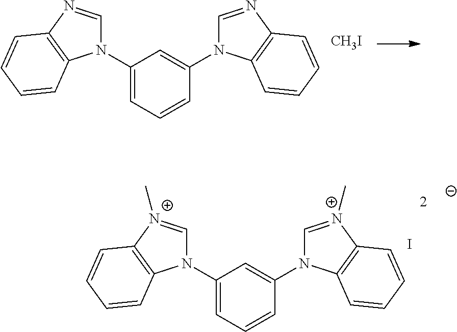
N1(C2=CC=CC(N3C=NC4=C3C=CC=C4)=C2)C=NC2=C1C=CC=C2.[CH3I].N1(C2=CC=CC(N3C=[N+](C)C4=C3C=CC=C4)=C2)C=[N+](C)C2=C1C=CC=C2.I
